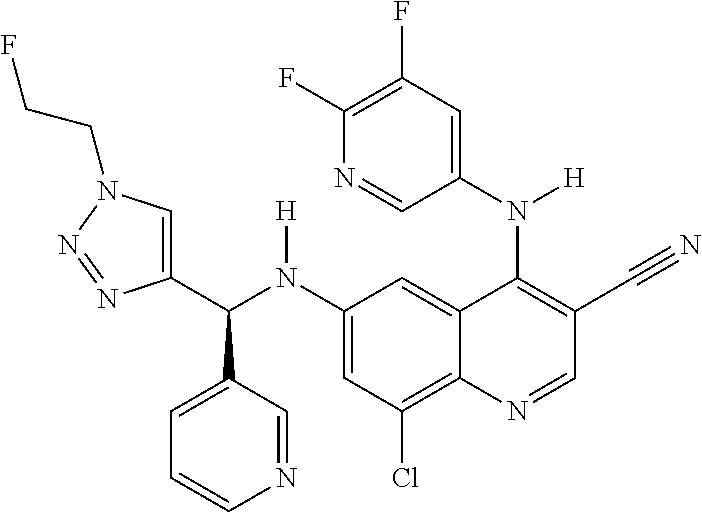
C1(N(C(C2=CN(CCF)N=N2)C2=CC=CN=C2)[H])=CC(Cl)=C2C(=C1)C(N([H])C1=CC(F)=C(F)N=C1)=C(C#N)C=N2
